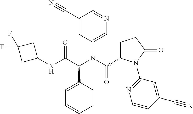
C1(C#N)=CC(N(C(=O)C2CCC(=O)N2C2=NC=CC(C#N)=C2)C(C(NC2CC(F)(F)C2)=O)C2=CC=CC=C2)=CN=C1
